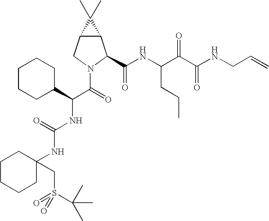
C12C(CN(C(C(NC(=O)NC3(CS(=O)(=O)C(C)(C)C)CCCCC3)C3CCCCC3)=O)C1C(NC(C(C(NCC=C)=O)=O)CCC)=O)C2(C)C
